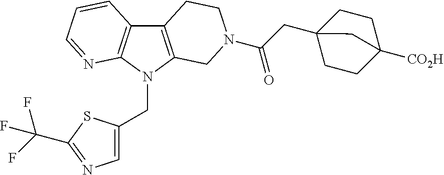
C12=C(N(CC3=CN=C(C(F)(F)F)S3)C3=C1C=CC=N3)CN(C(=O)CC13CCC([CO2H])(CC1)C3)CC2
